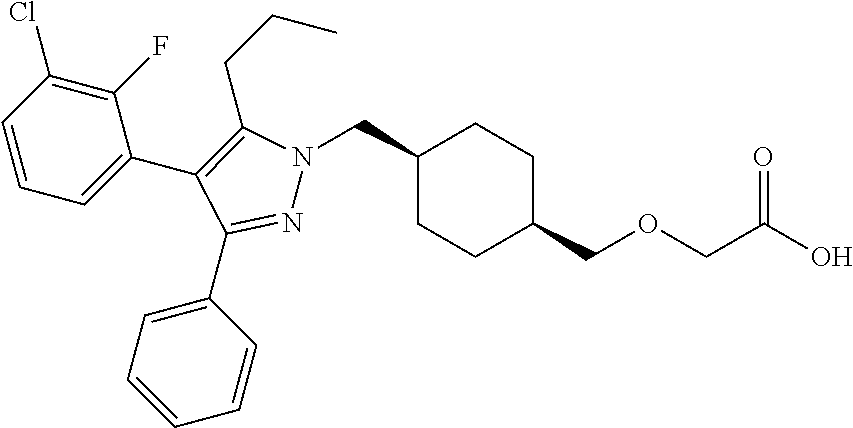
C1(CN2N=C(C3=CC=CC=C3)C(C3=CC=CC(Cl)=C3F)=C2CCC)CCC(COCC(O)=O)CC1
